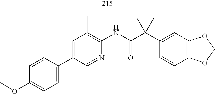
C1(C2=CC=C(OC)C=C2)=CC(C)=C(NC(C2(C3=CC4=C(C=C3)OCO4)CC2)=O)N=C1
